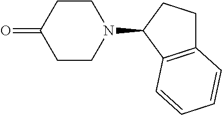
C1CC(=O)CCN1C1CCC2=C1C=CC=C2
